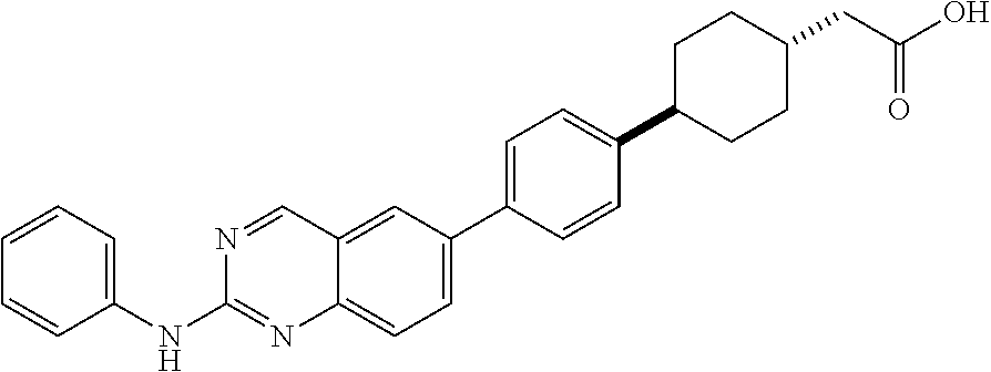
C12=CC=C(C3=CC=C(C4CCC(CC(O)=O)CC4)C=C3)C=C1C=NC(NC1=CC=CC=C1)=N2
